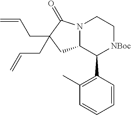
[NBoc]1C(C2=C(C)C=CC=C2)C2N(CC1)C(=O)C(CC=C)(CC=C)C2
